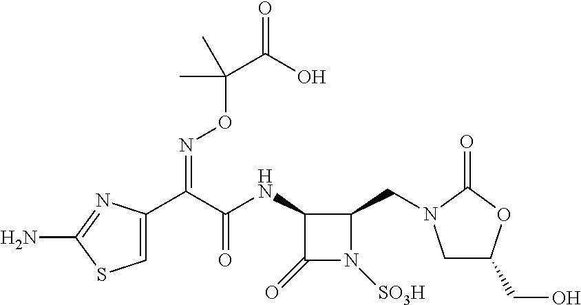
C1=C(C(C(NC2C(=O)N([SO3H])C2CN2CC(CO)OC2=O)=O)=NOC(C(=O)O)(C)C)N=C(N)S1
